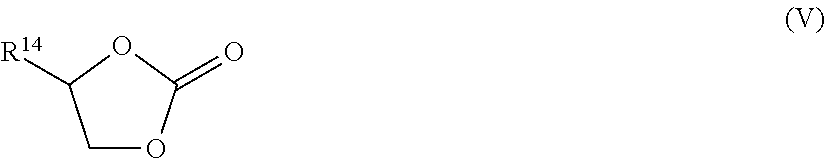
C1OC(=O)OC1[R14]
